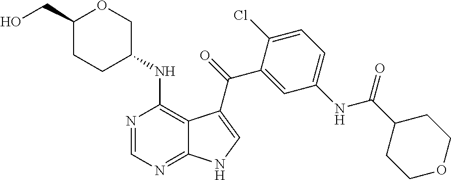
C1=C(NC(C2CCOCC2)=O)C=C(C(=O)C2=CNC3=NC=NC(NC4COC(CO)CC4)=C32)C(Cl)=C1
